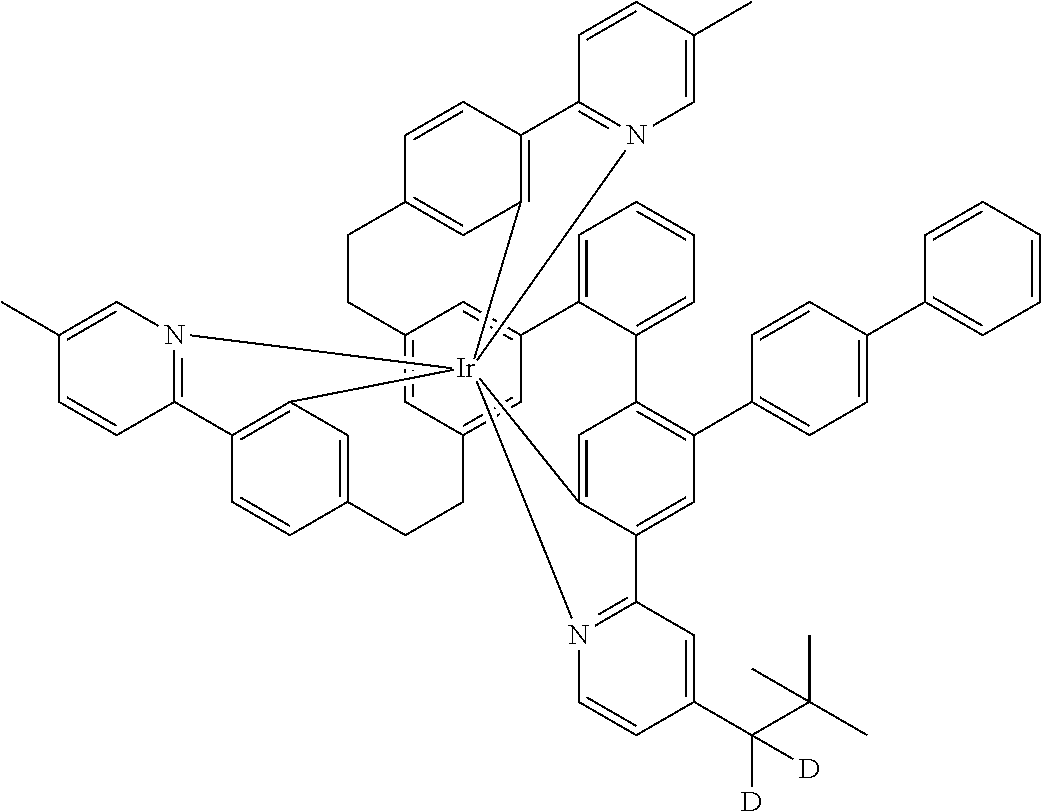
C12=CC3=CC(=C1)C1=CC=CC=C1C1=C(C4=CC=C(C5=CC=CC=C5)C=C4)C=C4C(=C1)[Ir]15(C6=C(C=CC(=C6)CC3)C3=N1C=C(C)C=C3)(C1=C(C=CC(=C1)CC2)C1=N5C=C(C)C=C1)N1=C4C=C(C(C(C)(C)C)([D])[D])C=C1
